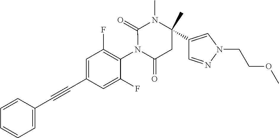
C1=CC(C#CC2=CC(F)=C(N3C(=O)CC(C4=CN(CCOC)N=C4)(C)N(C)C3=O)C(F)=C2)=CC=C1
